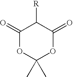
C1(=O)OC(C)(C)OC(=O)C1[R]
